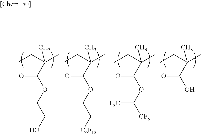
CCC(C)(C)C(OCCO)=O.CCC(C)(C)C(OCC[C6F13])=O.CCC(C)(C)C(OC([CF3])[F3C])=O.CCC(C)(C)C(O)=O
